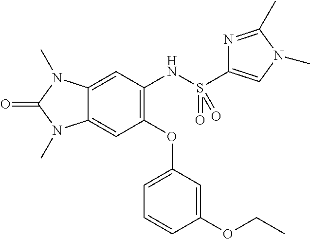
C12=CC(NS(=O)(=O)C3=CN(C)C(C)=N3)=C(OC3=CC=CC(OCC)=C3)C=C1N(C)C(=O)N2C
